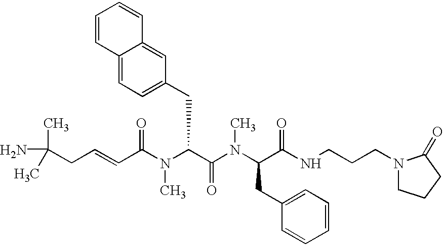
NC(CC=CC(N(C(C(N(C(C(NCCCN1CCCC1=O)=O)CC1=CC=CC=C1)C)=O)CC1=CC=C2C(=C1)C=CC=C2)C)=O)(C)C
